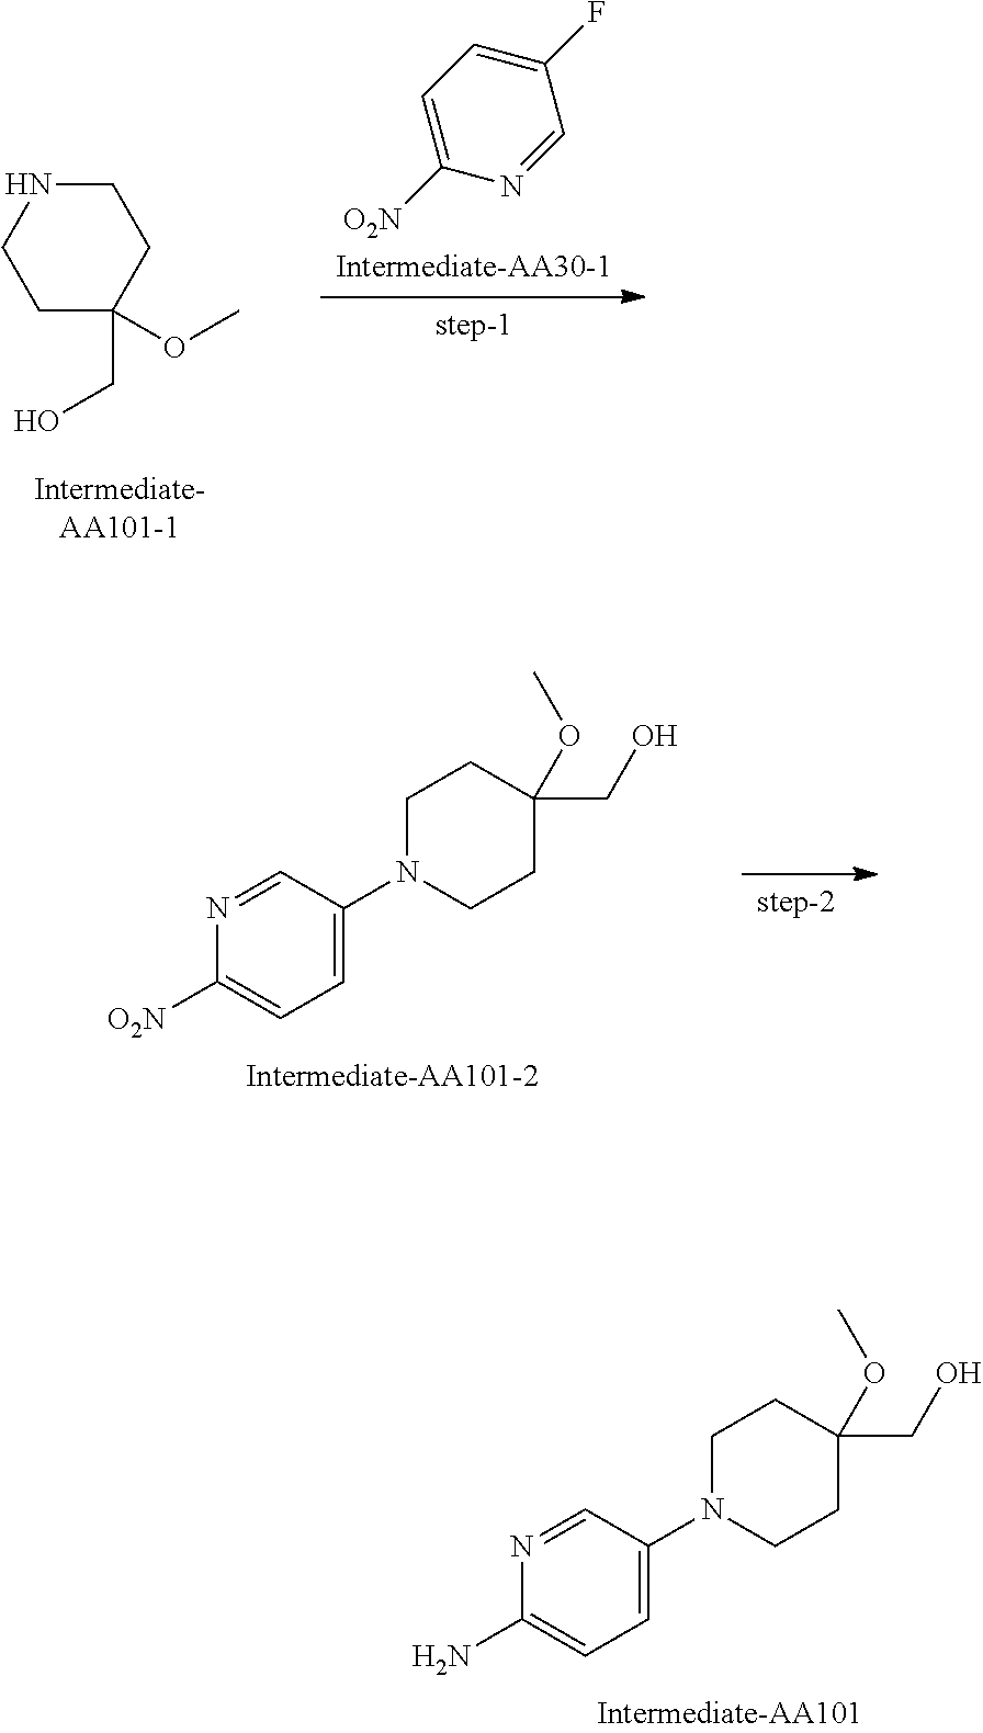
C1NCCC(OC)(CO)C1.C1(F)=CC=C([O2N])N=C1.C1=NC([O2N])=CC=C1N1CCC(CO)(OC)CC1.C1=NC(N)=CC=C1N1CCC(CO)(OC)CC1
